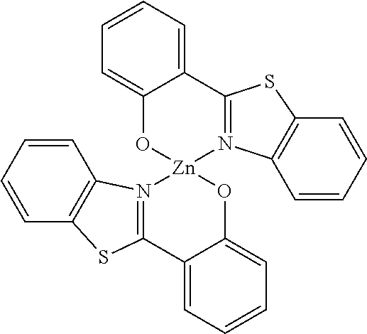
C1=CC=CC2=C1N1=C(S2)C2=CC=CC=C2O[Zn]12N1=C(C3=CC=CC=C3O2)SC2=C1C=CC=C2
